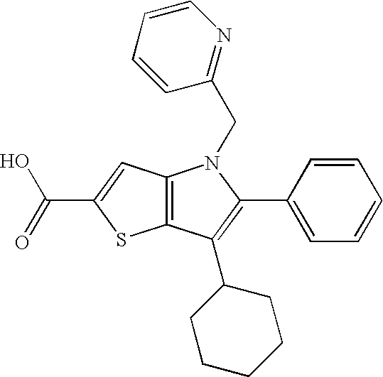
C12=C(C(C3CCCCC3)=C(C3=CC=CC=C3)N1CC1=NC=CC=C1)SC(C(=O)O)=C2
